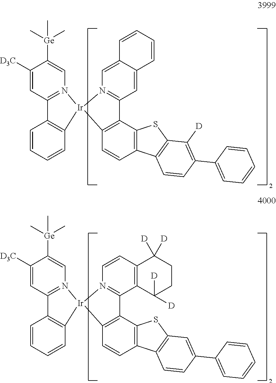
C1=CC2=C(C=C1)[Ir]1(N3=C2C=C([D3C])C([Ge](C)(C)C)=C3)C2=C(C3=C(C=C2)C2=C(S3)C([D])=C(C3=CC=CC=C3)C=C2)C2=N1C=C1C(=C2)C=CC=C1.C1=CC2=C(C=C1)[Ir]1(N3=C2C=C([D3C])C([Ge](C)(C)C)=C3)C2=C(C3=C(C=C2)C2=C(S3)C=C(C3=CC=CC=C3)C=C2)C2=N1C=CC1=C2C([D])([D])CCC1([D])[D]
